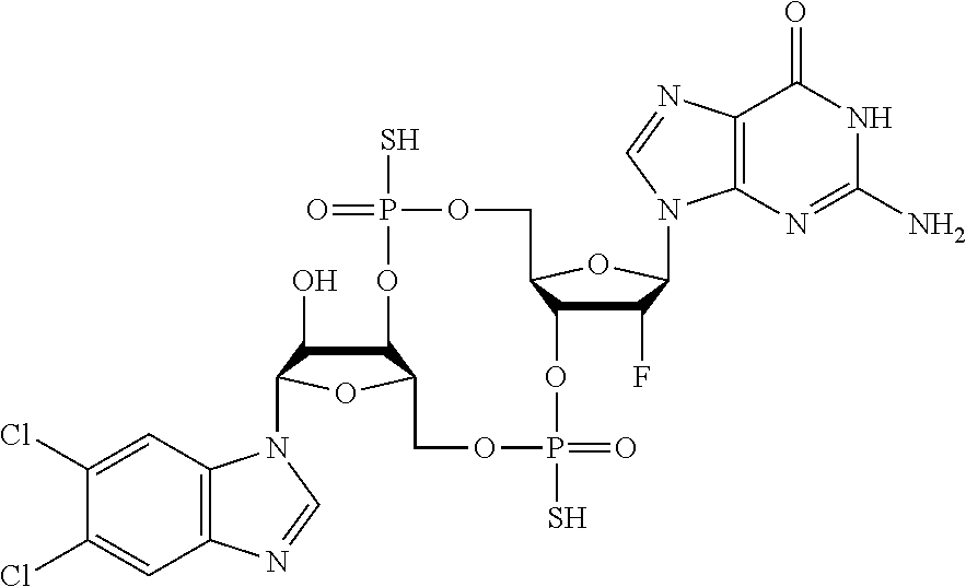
C12C(O)C(N3C4=C(C=C(Cl)C(Cl)=C4)N=C3)OC1COP(S)(=O)OC1C(F)C(N3C4=C(C(=O)NC(N)=N4)N=C3)OC1COP(S)(=O)O2
